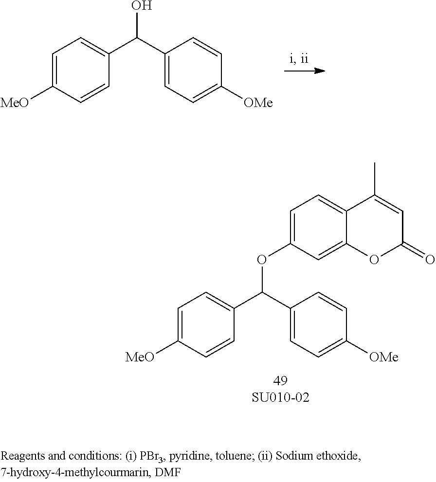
C1=C([MeO])C=CC(C(OC2=CC=C3C(=C2)OC(=O)C=C3C)C2=CC=C([OMe])C=C2)=C1.C1=C([MeO])C=CC(C(O)C2=CC=C([OMe])C=C2)=C1
